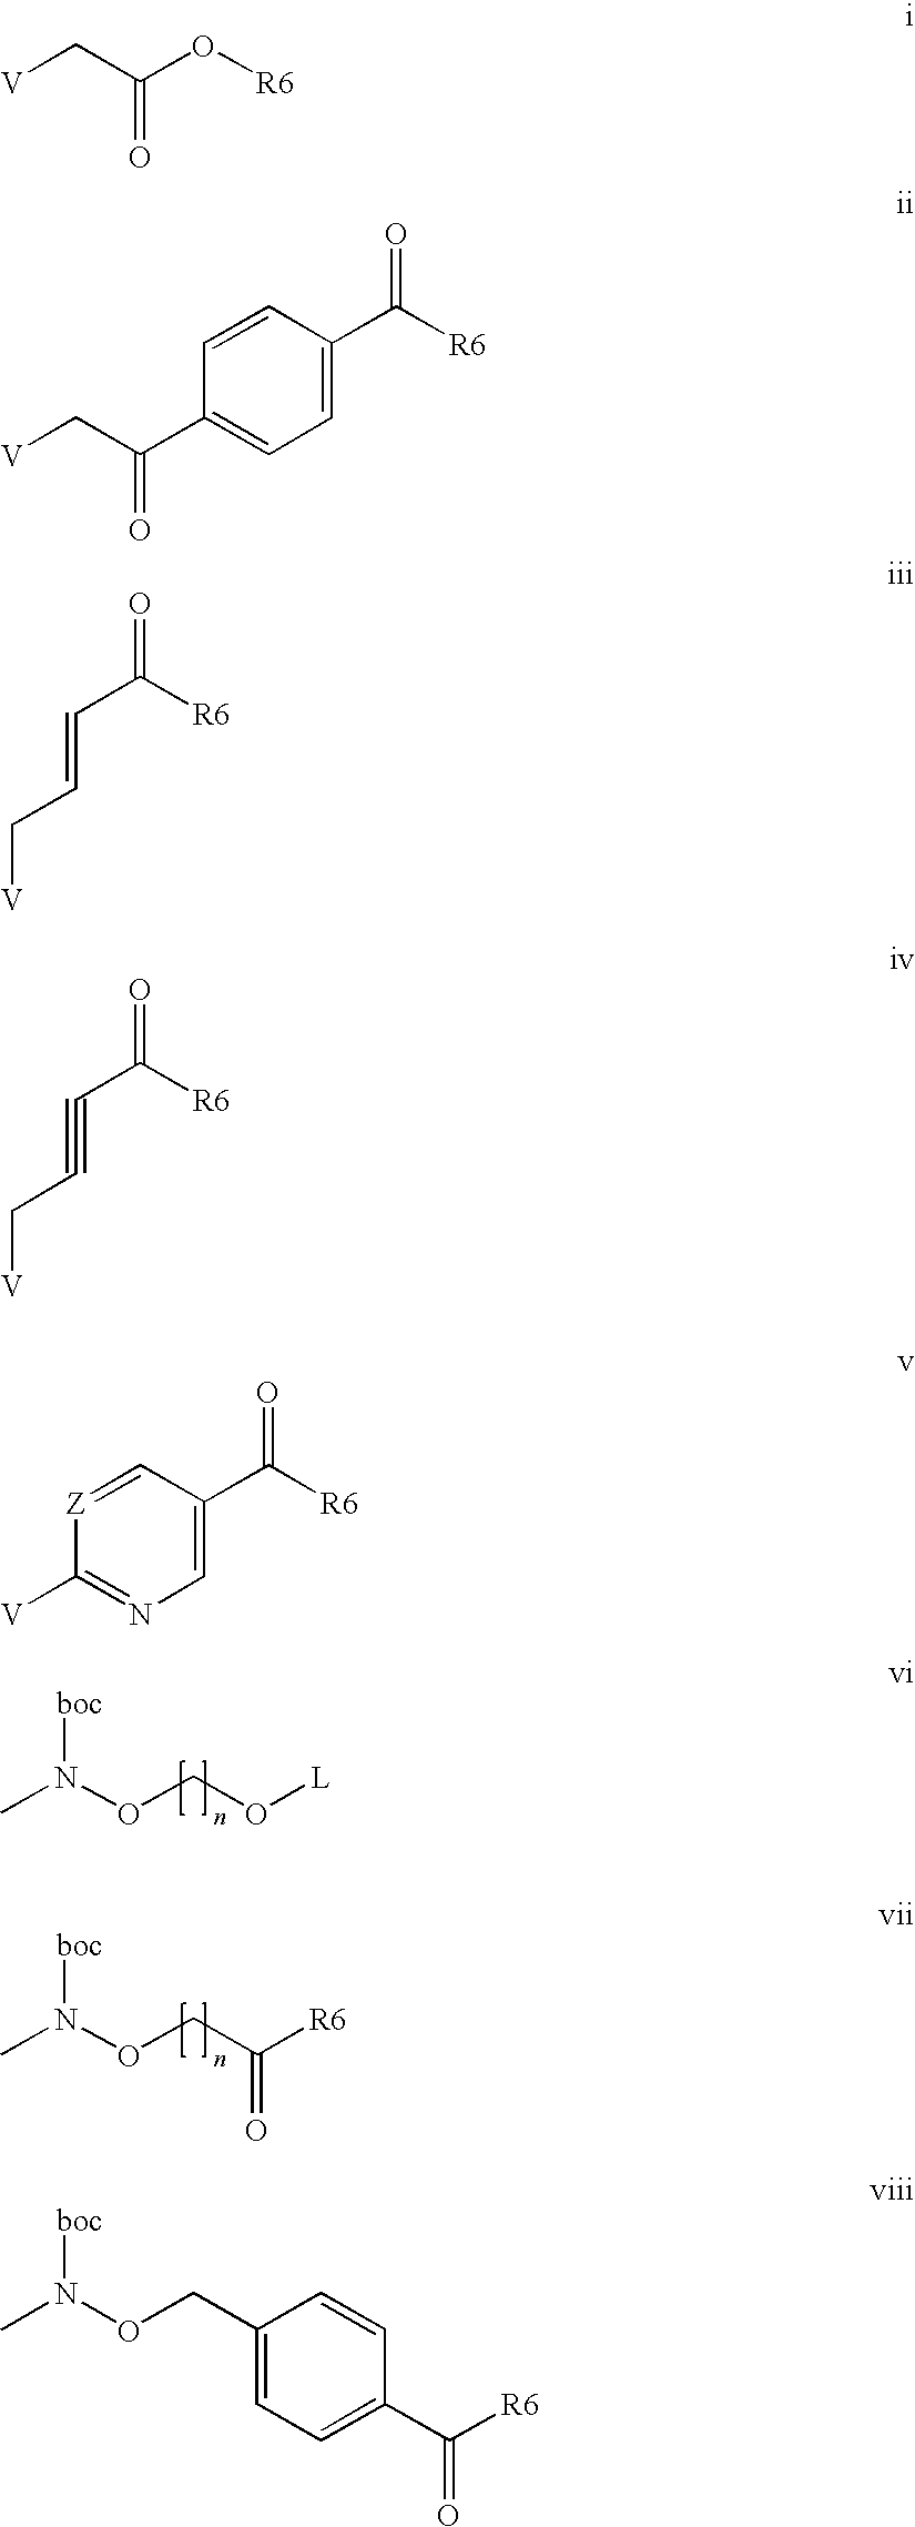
CN(OCO[L])[boc].CN(OCC([R6])=O)[boc].[V]CC(O[R6])=O.[V]CC(C1=CC=C(C(=O)[R6])C=C1)=O.C([V])C=CC([R6])=O.C([V])C#CC([R6])=O.[Z]1=CC(C(=O)[R6])=CN=C1[V].CN(OCC1=CC=C(C([R6])=O)C=C1)[boc]
